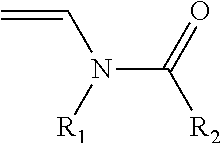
C=CN([R1])C(=O)[R2]
